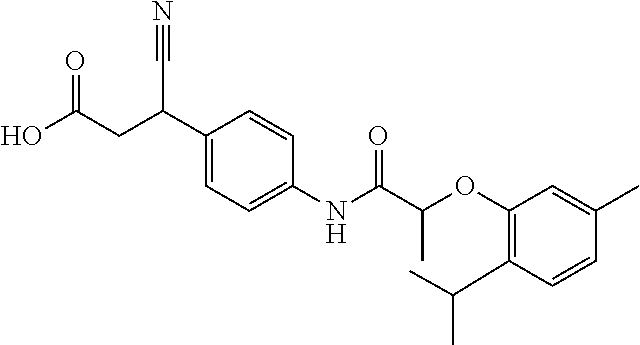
C1(C(CC(O)=O)C#N)=CC=C(NC(C(OC2=C(C(C)C)C=CC(C)=C2)C)=O)C=C1
